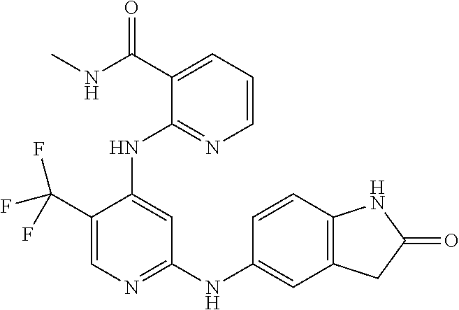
C1(C(F)(F)F)=CN=C(NC2=CC3=C(C=C2)NC(=O)C3)C=C1NC1=NC=CC=C1C(=O)NC
